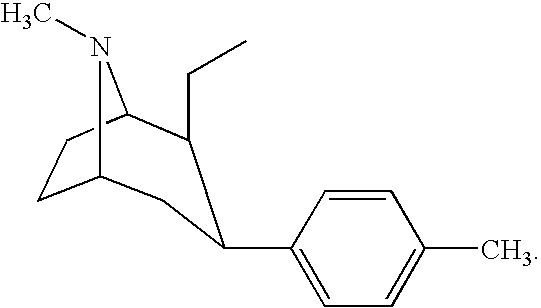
C12CCC(C(CC)C(C3=CC=C(C)C=C3)C1)N2C
